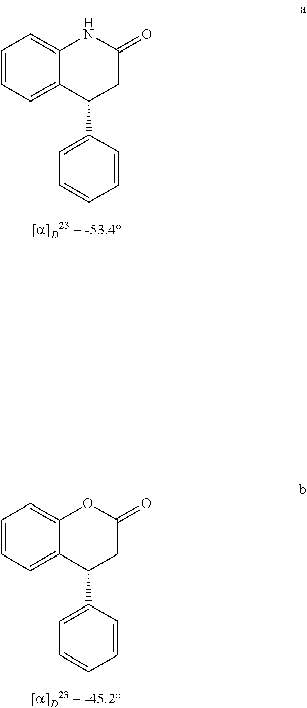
C1=CC=C2C(=C1)NC(=O)CC2C1=CC=CC=C1.C1=CC=C2C(=C1)OC(=O)CC2C1=CC=CC=C1
